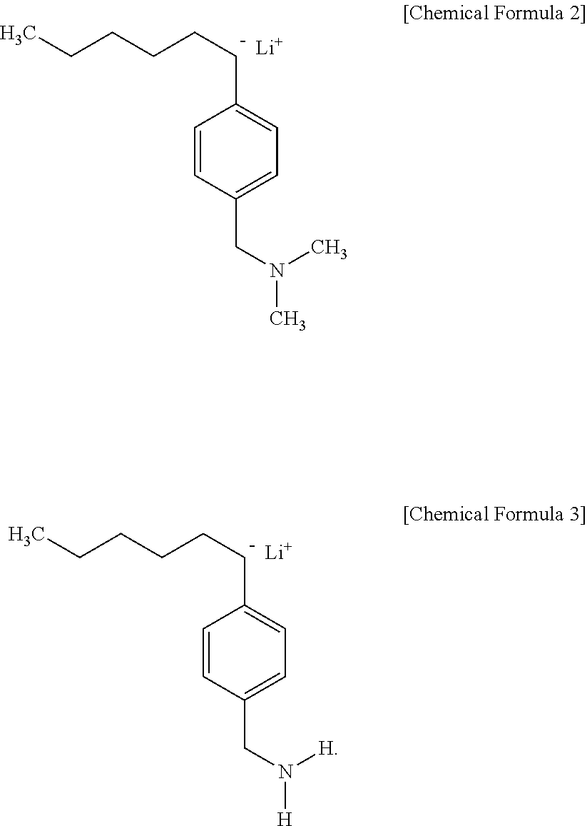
CCCCCCC1=CC=C(CN([H])[H])C=C1.[Li].CCCCCCC1=CC=C(CN(C)C)C=C1.[Li]
